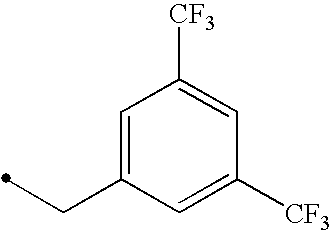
C1=C(CC)C=C([CF3])C=C1[CF3]
